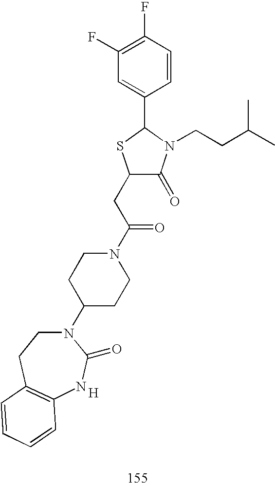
C1(CC(N2CCC(N3CCC4=C(NC3=O)C=CC=C4)CC2)=O)C(=O)N(CCC(C)C)C(C2=CC(F)=C(F)C=C2)S1.[H]
